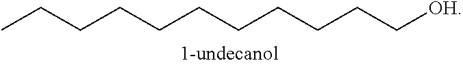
CCCCCCCCCCC[OH]
